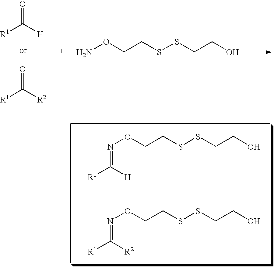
N(OCCSSCCO)=C([R1])[H].N(OCCSSCCO)=C([R1])[R2].O=C([H])[R1].O=C([R2])[R1].NOCCSSCCO
